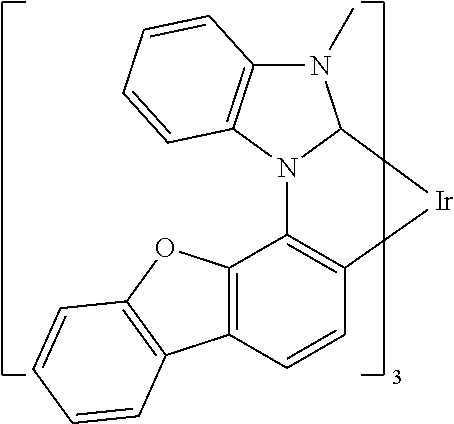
N1(C)C2=C(N3C1[Ir]C1=C3C3=C(C=C1)C1=C(O3)C=CC=C1)C=CC=C2
